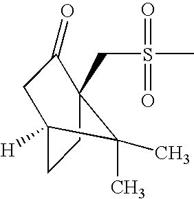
C1C2([H])CC(=O)C(CS(C)(=O)=O)(C1)C2(C)C
